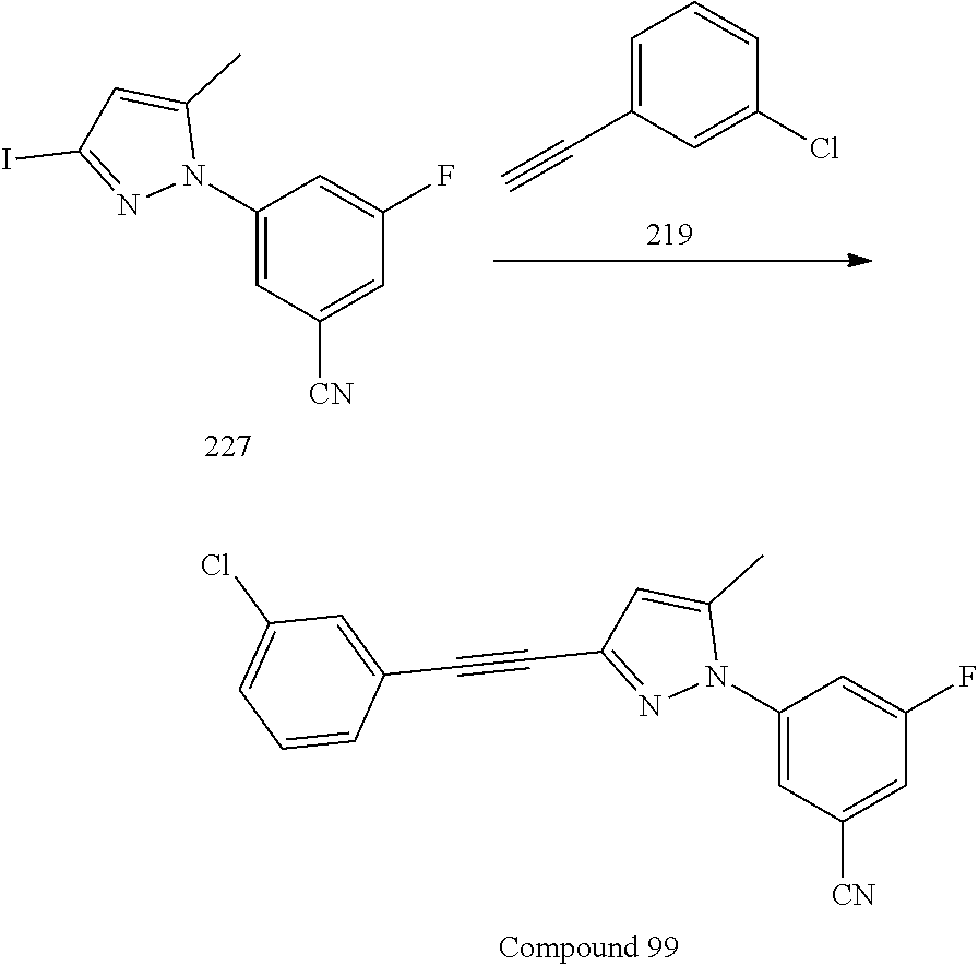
C1(N2C(C)=CC(I)=N2)=CC([CN])=CC(F)=C1.C1=C(C#C)C=C(Cl)C=C1.C1(N2C(C)=CC(C#CC3=CC(Cl)=CC=C3)=N2)=CC([CN])=CC(F)=C1
